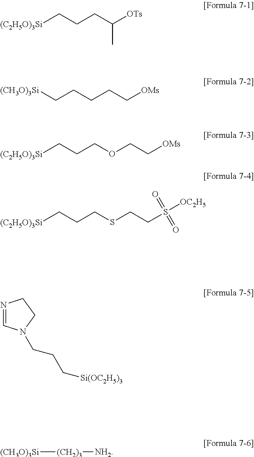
[(C2H5O)3Si]CCCC([OTs])C.C(CCCC[OMs])[(CH3O)3Si].C(COCC[OMs])C[(C2H5O)3Si].C(CSCCS([OC2H5])(=O)=O)C[(C2H5O)3Si].N1=CN(CCC[Si(OC2H5)3])CC1.[(CH3O)3Si][(CH2)3][NH2]
